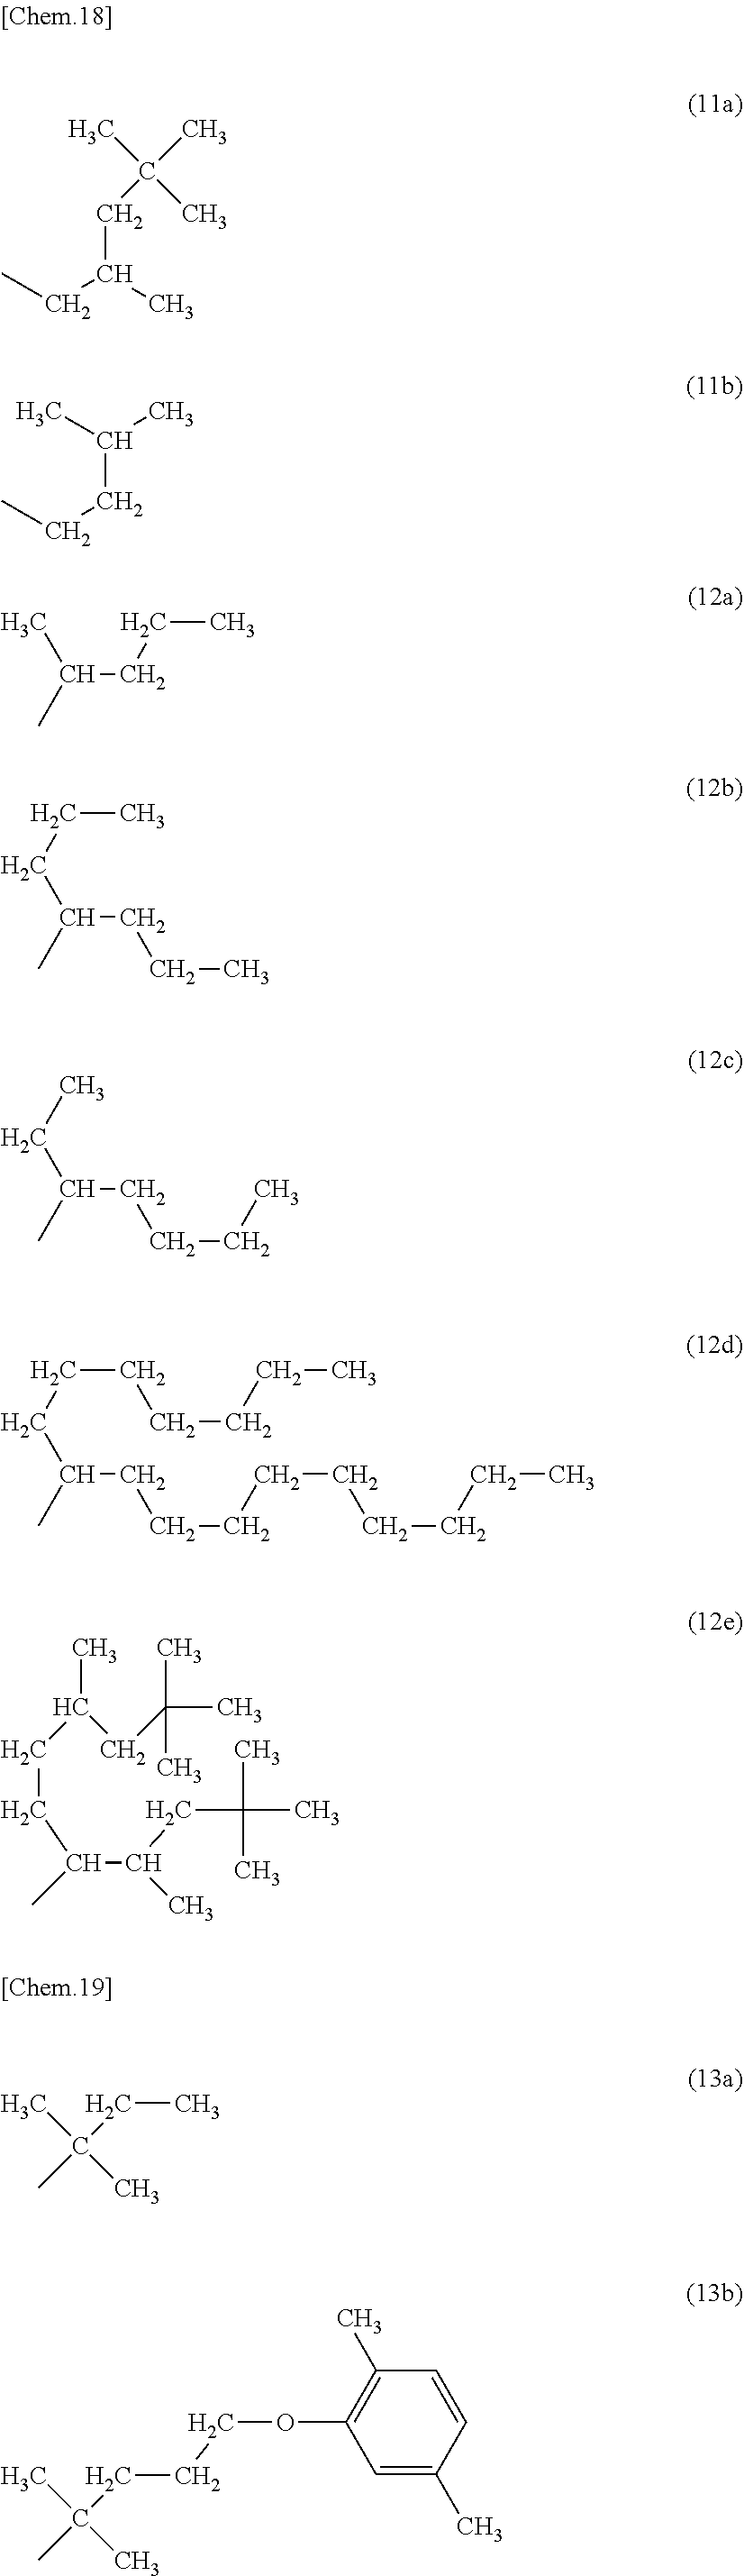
C(CC(CCCCCCCCC)C)CCCCC.CCC(C)CC(C)(C)C.CCCC(C)C.CCCC(C)C.C(C)CC(CCC)C.CCC(CCCC)C.C(CC(C)C(CC(C)(C)C)C)C(C)CC(C)(C)C.CC(C)(CC)C.CC(C)(CCCOC1=C(C)C=CC(C)=C1)C
